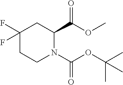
C1(F)(F)CCN(C(OC(C)(C)C)=O)C(C(OC)=O)C1
